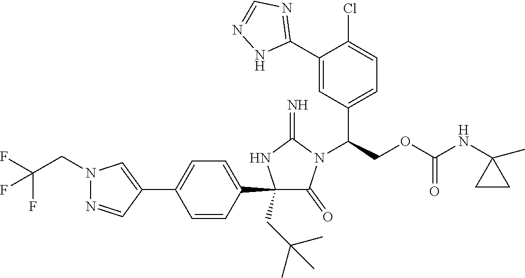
C1(C2=CC=C(C3=CN(CC(F)(F)F)N=C3)C=C2)(CC(C)(C)C)C(=O)N(C(COC(NC2(C)CC2)=O)C2=CC=C(Cl)C(C3=NC=NN3)=C2)C(=N)N1
